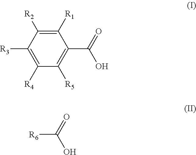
C1([R1])=C([R2])C([R3])=C([R4])C([R5])=C1C(=O)O.[R6]C(=O)O
